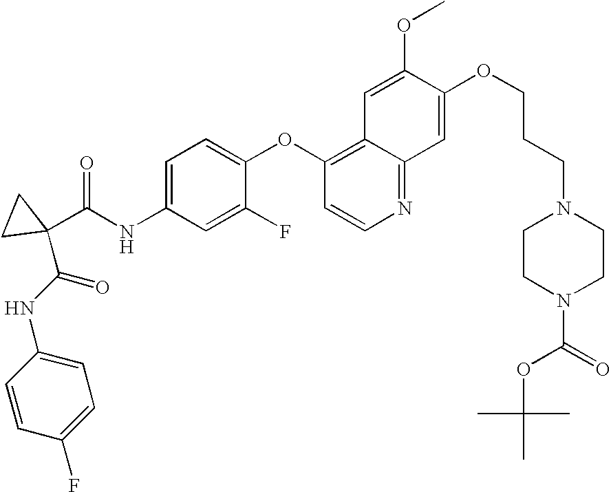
C1CN(C(=O)OC(C)(C)C)CCN1CCCOC1=CC2=NC=CC(OC3=CC=C(NC(C4(C(NC5=CC=C(F)C=C5)=O)CC4)=O)C=C3F)=C2C=C1OC
